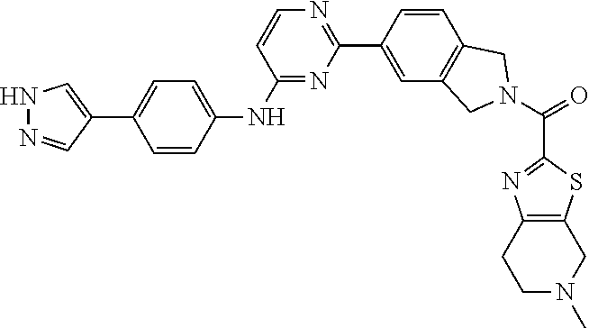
N1=C(NC2=CC=C(C3=CNN=C3)C=C2)C=CN=C1C1=CC2=C(C=C1)CN(C(=O)C1=NC3=C(S1)CN(C)CC3)C2
